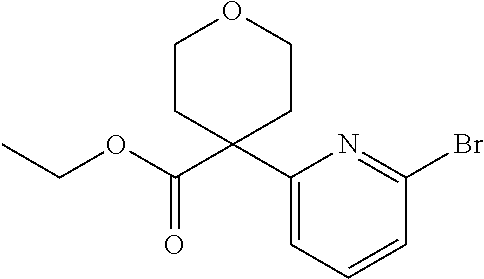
C1(C2(C(OCC)=O)CCOCC2)=CC=CC(Br)=N1
